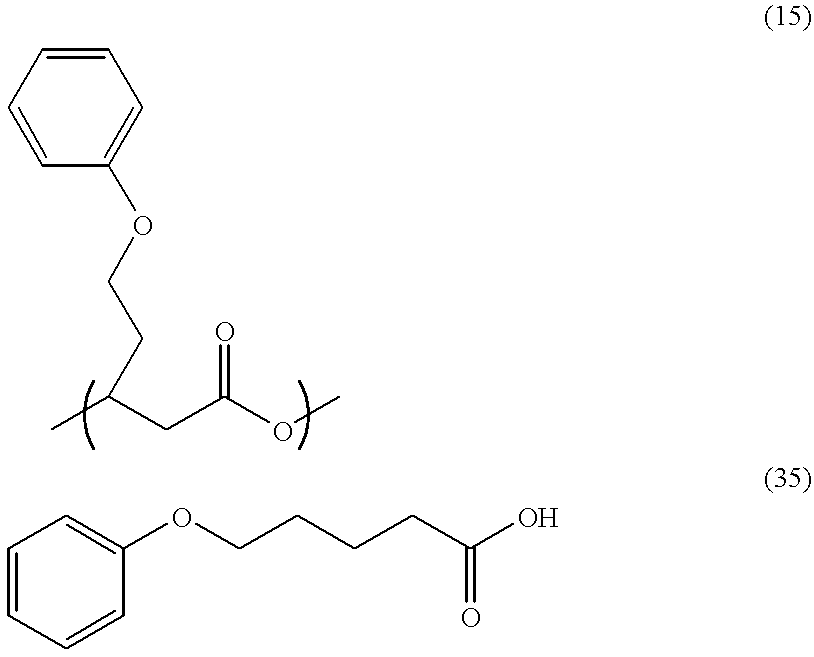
C1=CC=CC(OCCC(C)CC(OC)=O)=C1.C1=CC=CC(OCCCCC(O)=O)=C1
